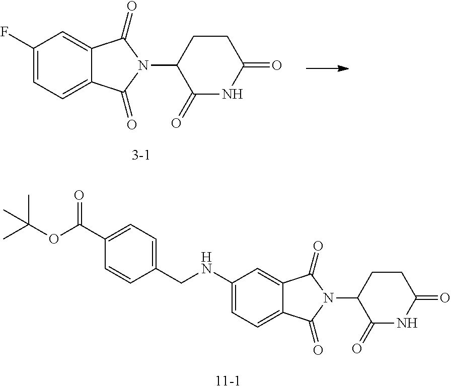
C1(F)=CC=C2C(=C1)C(=O)N(C1C(=O)NC(=O)CC1)C2=O.C1(NCC2=CC=C(C(OC(C)(C)C)=O)C=C2)=CC=C2C(=C1)C(=O)N(C1C(=O)NC(=O)CC1)C2=O
